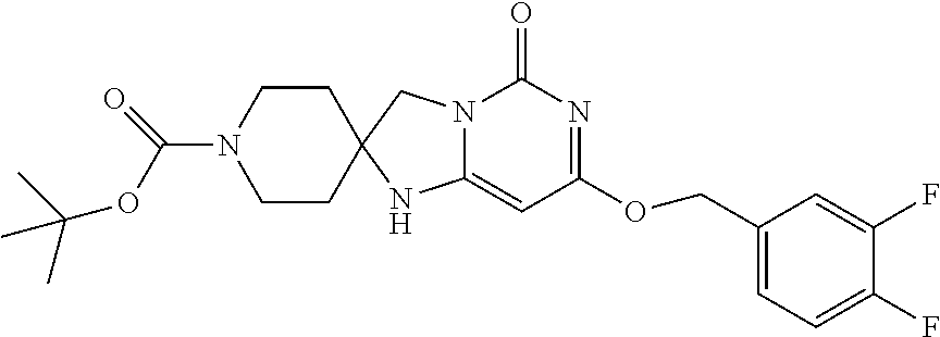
C1(=O)N2C(=CC(OCC3=CC=C(F)C(F)=C3)=N1)NC1(C2)CCN(C(=O)OC(C)(C)C)CC1
